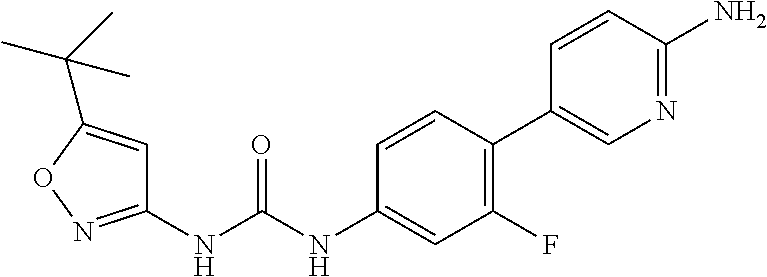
C1(NC(NC2=CC(F)=C(C3=CN=C(N)C=C3)C=C2)=O)=NOC(C(C)(C)C)=C1
